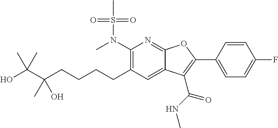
C1(N(C)S(C)(=O)=O)=C(CCCCC(C(C)(O)C)(C)O)C=C2C(=N1)OC(C1=CC=C(F)C=C1)=C2C(NC)=O
